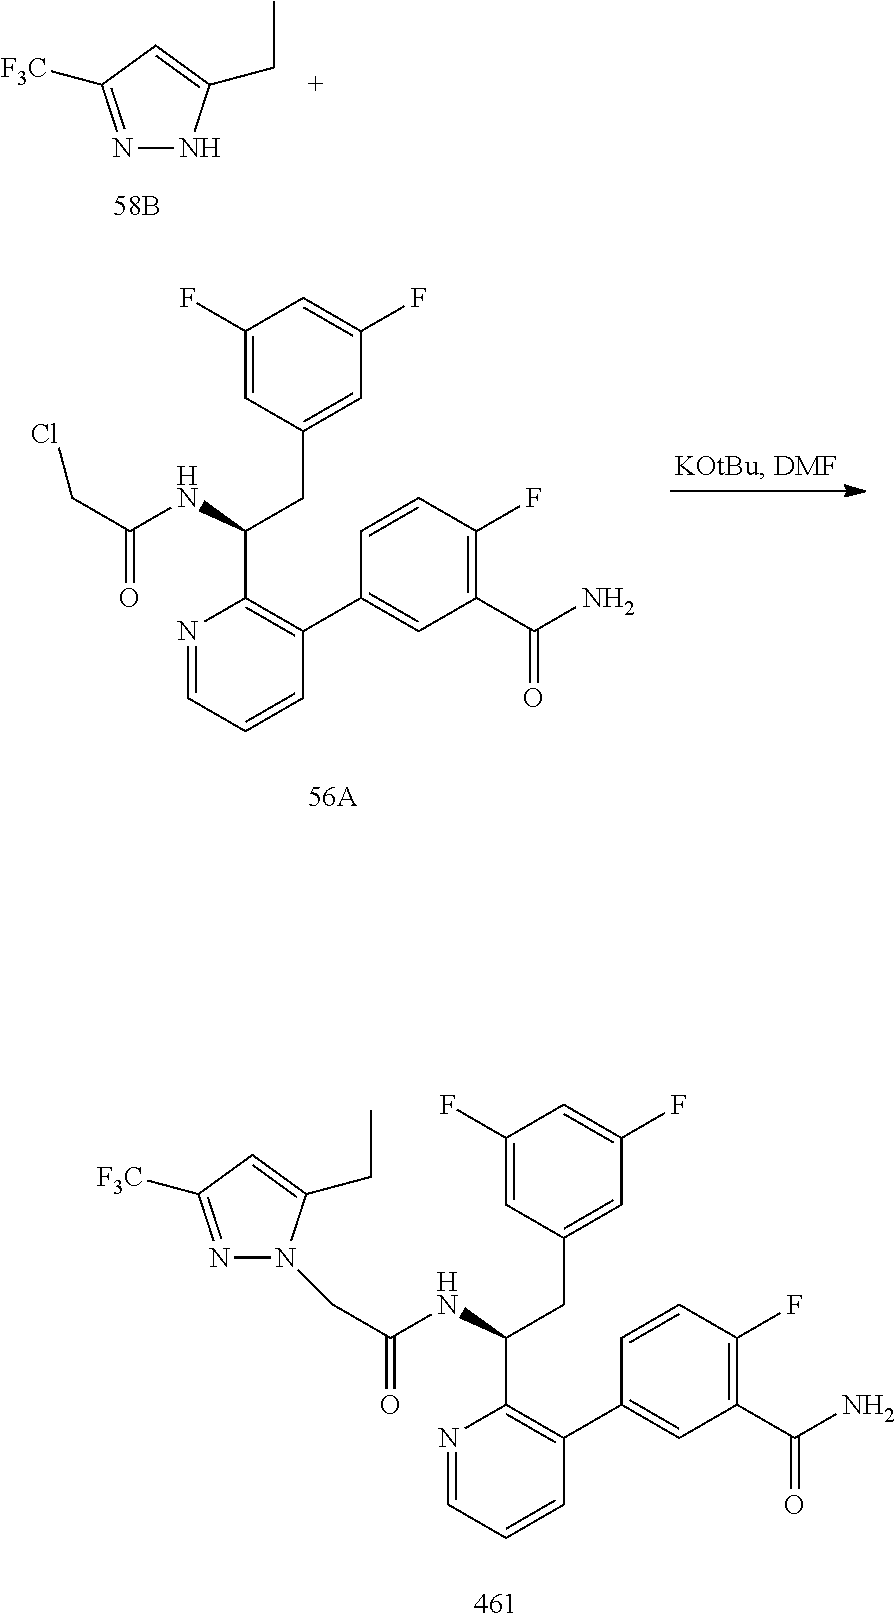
N1N=C([F3C])C=C1CC.N1=CC=CC(C2=CC(C(N)=O)=C(F)C=C2)=C1C(NC(CCl)=O)CC1=CC(F)=CC(F)=C1.N1=CC=CC(C2=CC(C(N)=O)=C(F)C=C2)=C1C(NC(CN1N=C([F3C])C=C1CC)=O)CC1=CC(F)=CC(F)=C1
